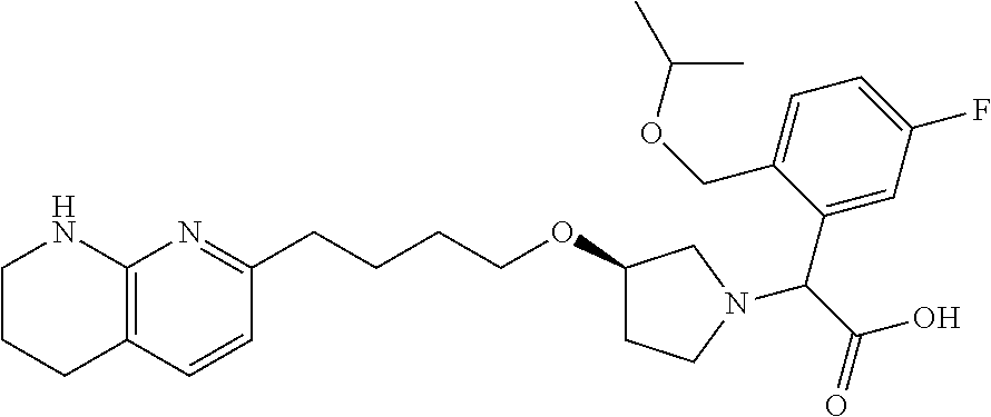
C1(COC(C)C)=CC=C(F)C=C1C(C(O)=O)N1CC(OCCCCC2=NC3=C(C=C2)CCCN3)CC1
